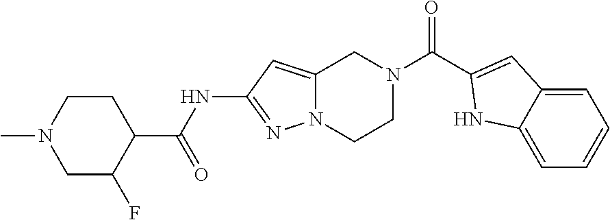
C1CN(C)CC(F)C1C(NC1=NN2C(=C1)CN(C(=O)C1=CC3=CC=CC=C3N1)CC2)=O
